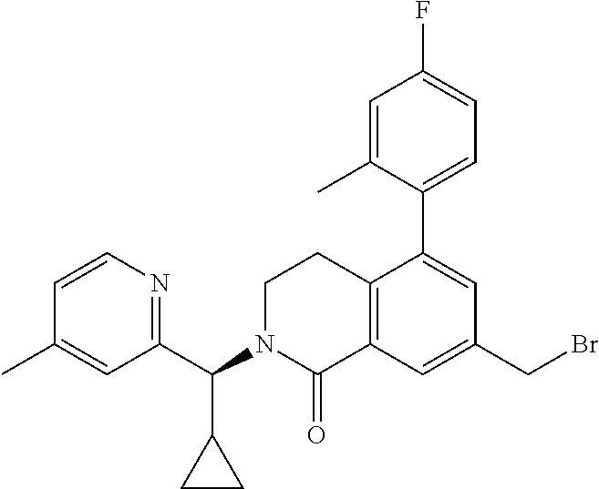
C1=CN=C(C(N2C(=O)C3=C(CC2)C(C2=CC=C(F)C=C2C)=CC(CBr)=C3)C2CC2)C=C1C
